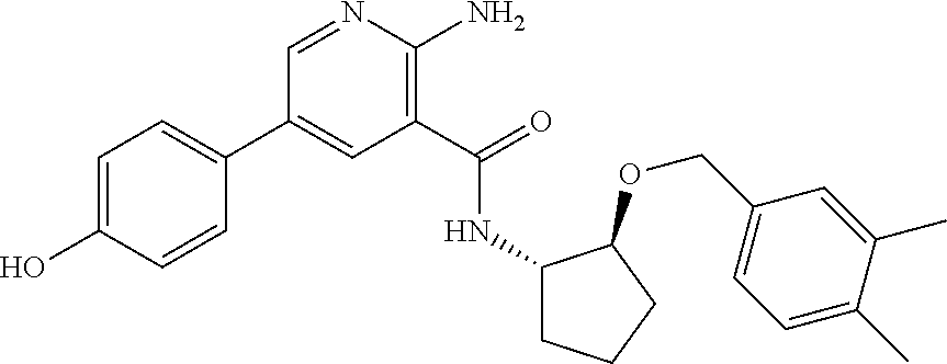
C1(C2=CC=C(O)C=C2)=CC(C(=O)NC2CCCC2OCC2=CC=C(C)C(C)=C2)=C(N)N=C1
